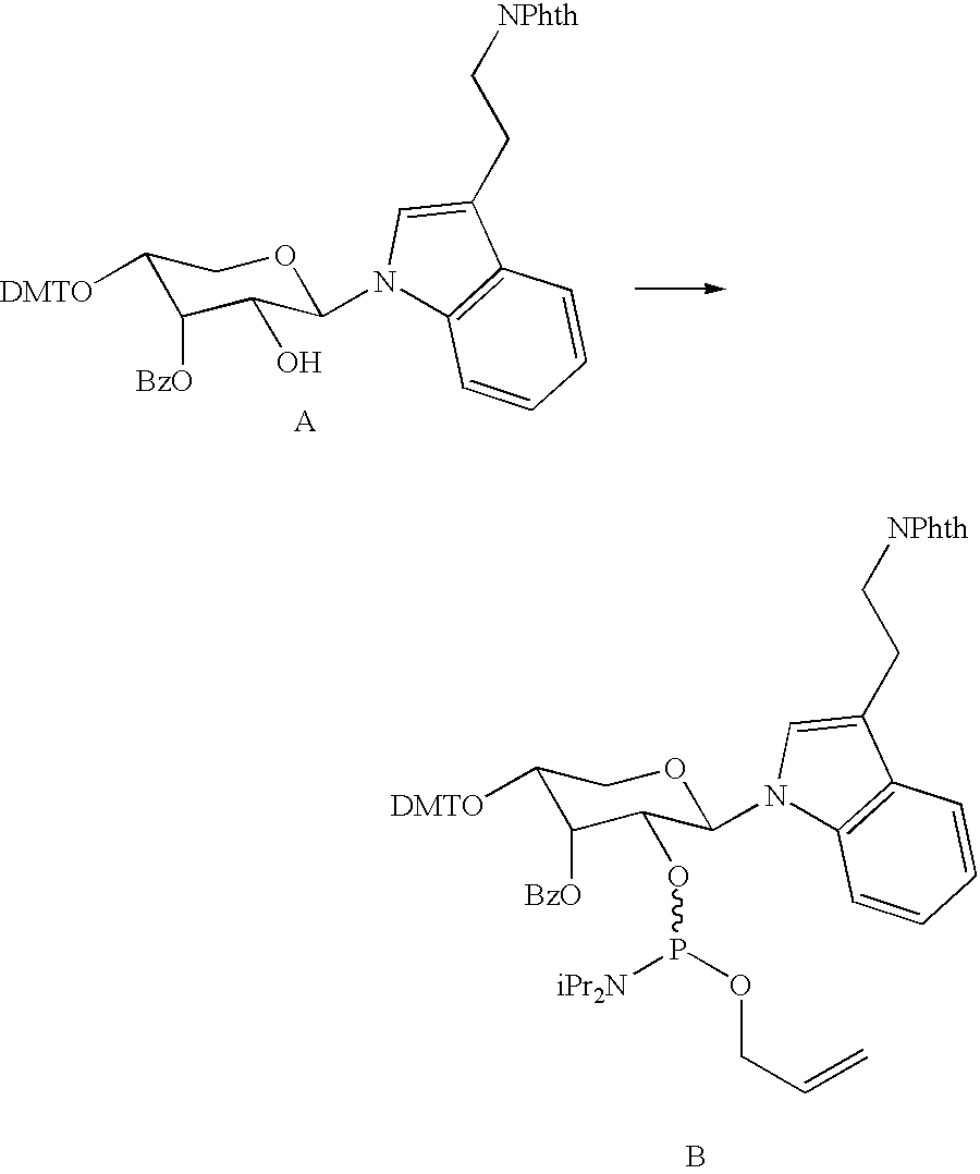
C1([DMTO])C([BzO])C(O)C(N2C3=C(C(CC[NPhth])=C2)C=CC=C3)OC1.[A].C1([DMTO])C([BzO])C(OP(OCC=C)[iPr2N])C(N2C3=C(C(CC[NPhth])=C2)C=CC=C3)OC1.B
